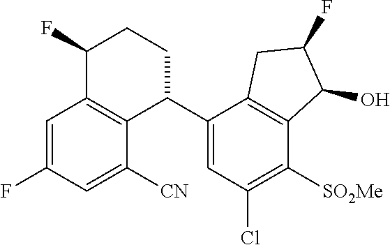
C1=C(F)C=C([CN])C2=C1C(F)CCC2C1=CC(Cl)=C([SO2Me])C2=C1CC(F)C2O
